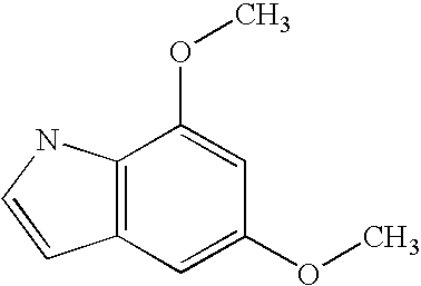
C12=C(NC=C1)C(OC)=CC(OC)=C2
